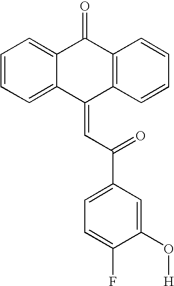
C12=CC=CC=C1C(=O)C1=C(C2=CC(=O)C2=CC=C(F)C(O[H])=C2)C=CC=C1
